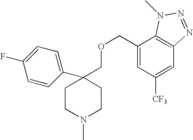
O(CC1=CC([CF3])=CC2=C1N(C)N=N2)CC1(C2=CC=C(F)C=C2)CCN(C)CC1
